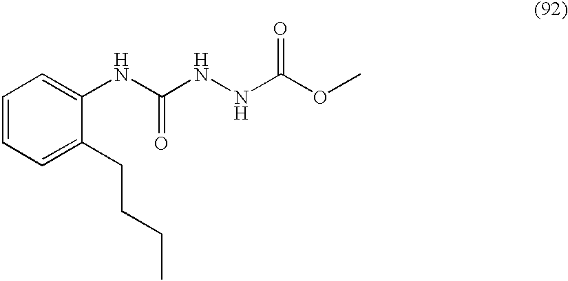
C1=CC=C(CCCC)C(NC(NNC(OC)=O)=O)=C1
